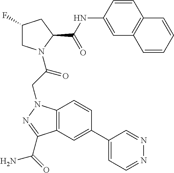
C12=C(C=C(C3=CC=NN=C3)C=C1)C(C(=O)N)=NN2CC(=O)N1CC(F)CC1C(NC1=CC2=C(C=C1)C=CC=C2)=O
